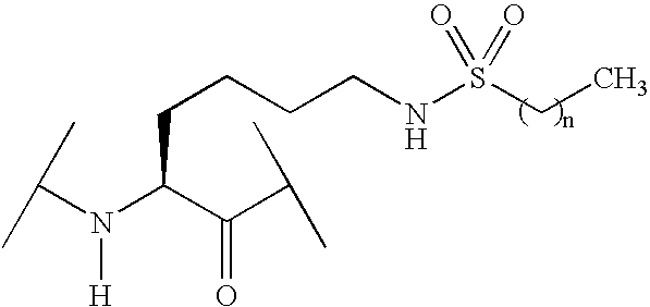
C(CCCNS(CC)(=O)=O)C(N(C(C)C)[H])C(C(C)C)=O
